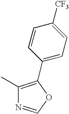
C1(C)=C(C2=CC=C([CF3])C=C2)OC=N1
